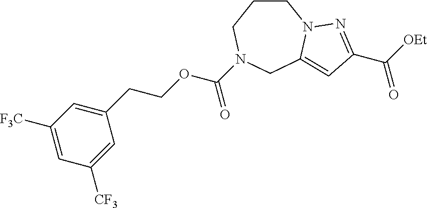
C1(CCOC(N2CCCN3C(=CC(C([OEt])=O)=N3)C2)=O)=CC([F3C])=CC([CF3])=C1
